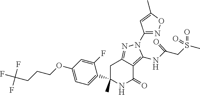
C1C(C)(C2=CC=C(OCCCC(F)(F)F)C=C2F)NC(=O)C2=C(NC(CS(C)(=O)=O)=O)N(C3=NOC(C)=C3)N=C12
